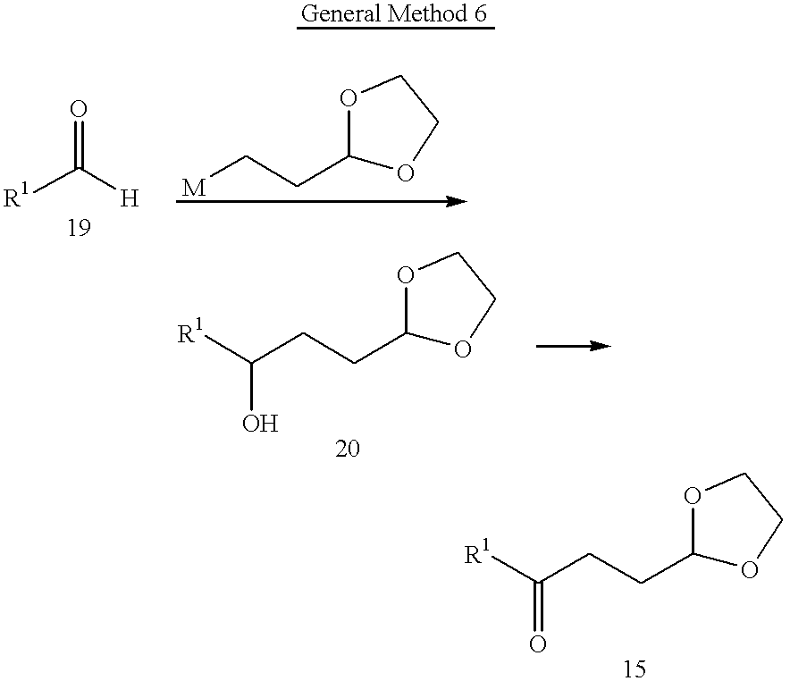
[R1]C([H])=O.[M]CCC1OCCO1.[R1]C(CCC1OCCO1)O.[R1]C(CCC1OCCO1)=O
